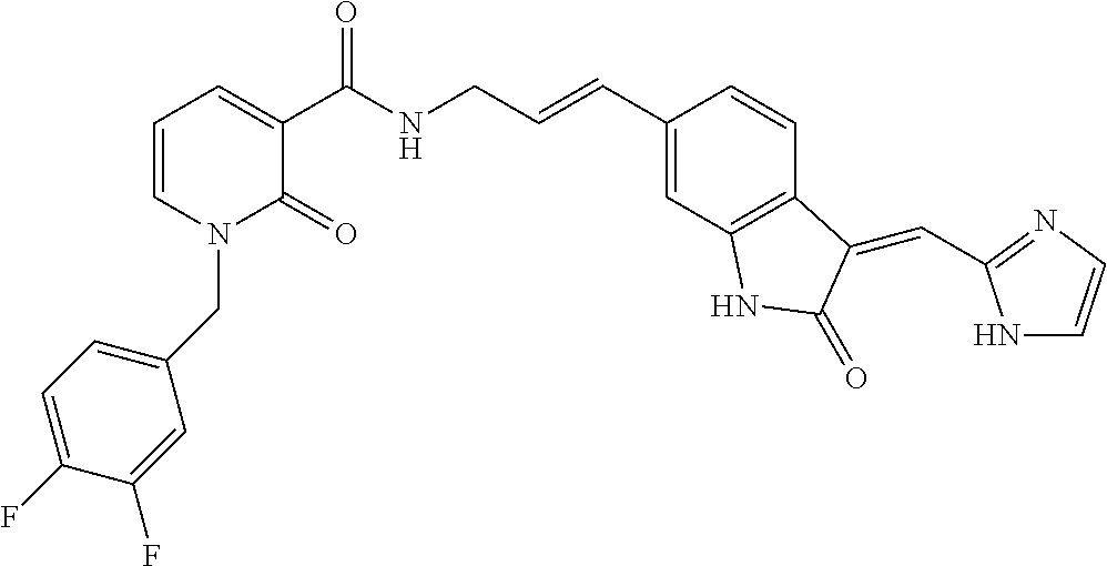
C1=CN(CC2=CC=C(F)C(F)=C2)C(=O)C(C(NCC=CC2=CC3=C(C=C2)C(=CC2=NC=CN2)C(=O)N3)=O)=C1
